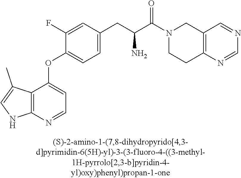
C1(F)=CC(CC(C(=O)N2CCC3=C(C2)C=NC=N3)N)=CC=C1OC1=CC=NC2=C1C(C)=CN2
